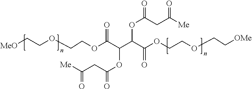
[MeO]CCOCCOC(C(C(C(OCCOCC[OMe])=O)OC(=O)CC([Me])=O)OC(=O)CC([Me])=O)=O
